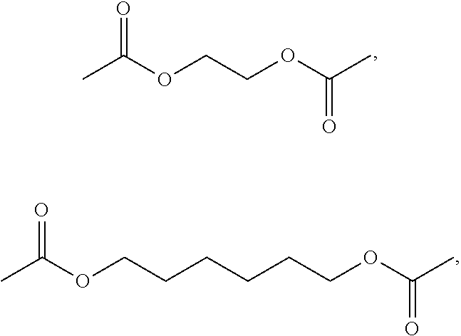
CC(=O)OCCOC(C)=O.CC(=O)OCCCCCCOC(C)=O
